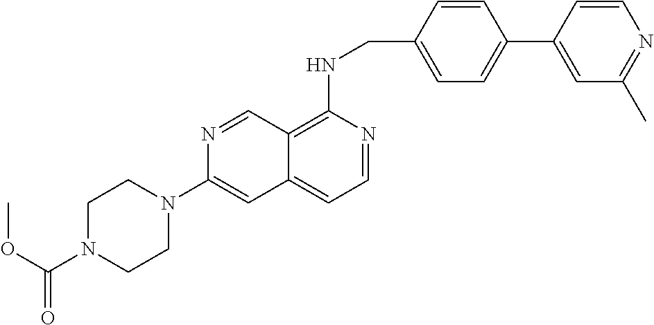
N1(C2=CC3=CC=NC(NCC4=CC=C(C5=CC(C)=NC=C5)C=C4)=C3C=N2)CCN(C(OC)=O)CC1
